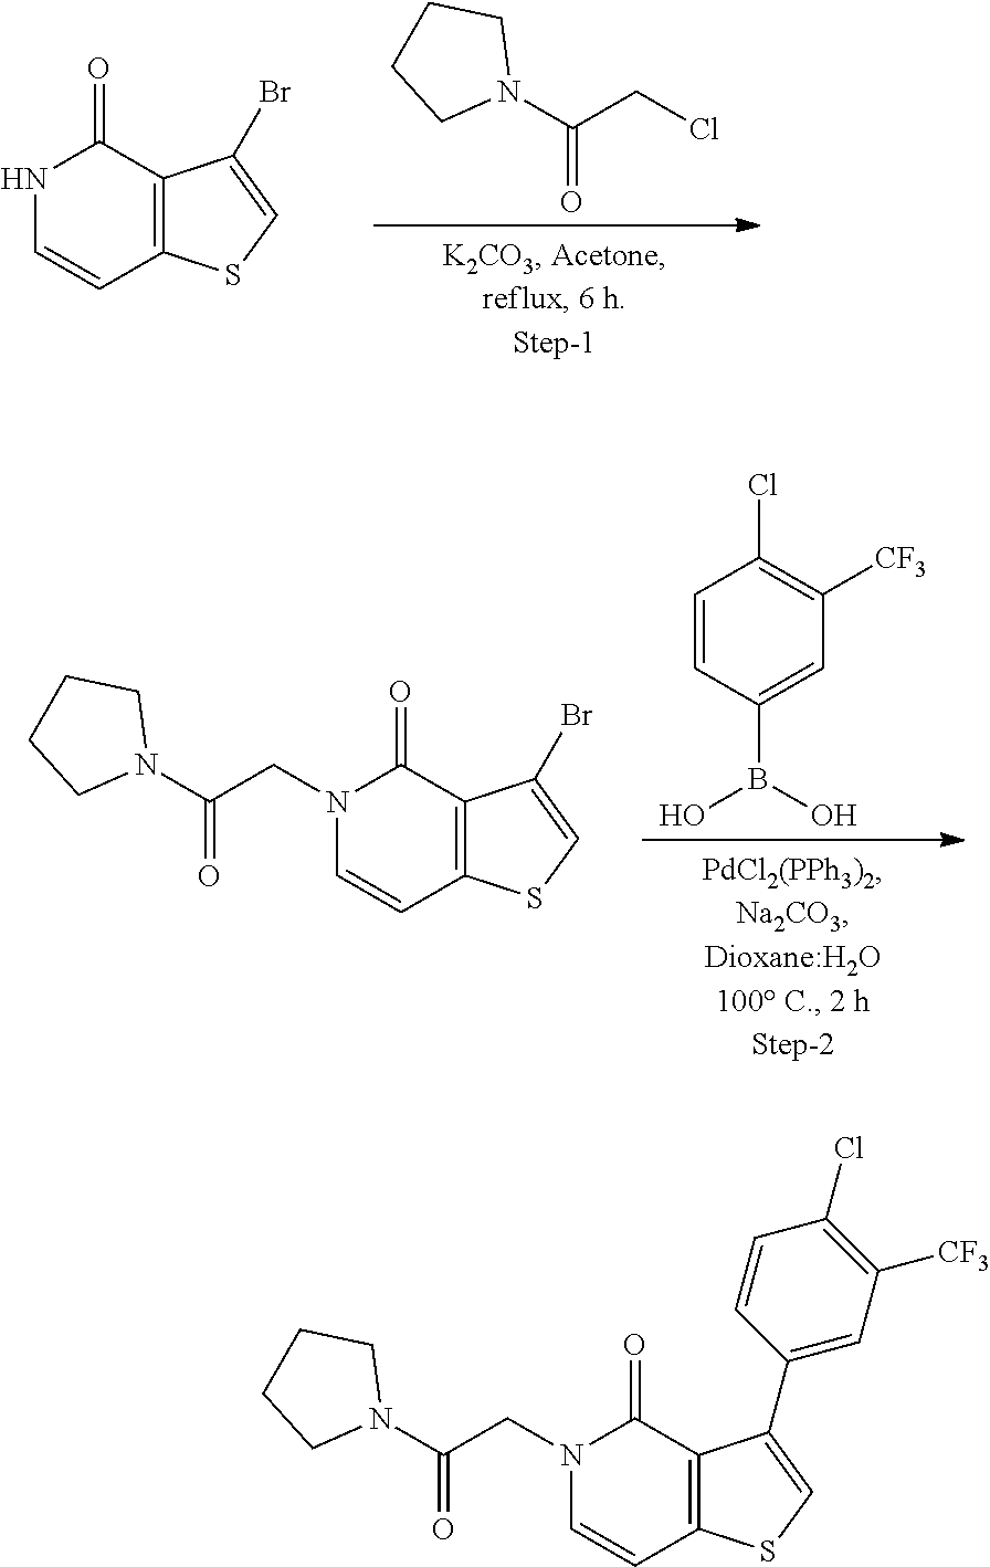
N1C=CC2=C(C1=O)C(Br)=CS2.C(C(N1CCCC1)=O)Cl.N1(CC(N2CCCC2)=O)C=CC2=C(C1=O)C(Br)=CS2.C1=CC(B(O)O)=CC([CF3])=C1Cl.N1(CC(N2CCCC2)=O)C=CC2=C(C1=O)C(C1=CC([CF3])=C(Cl)C=C1)=CS2
